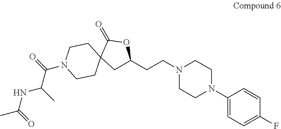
N1(CCC2CC3(C(=O)O2)CCN(C(C(C)NC(C)=O)=O)CC3)CCN(C2=CC=C(F)C=C2)CC1
